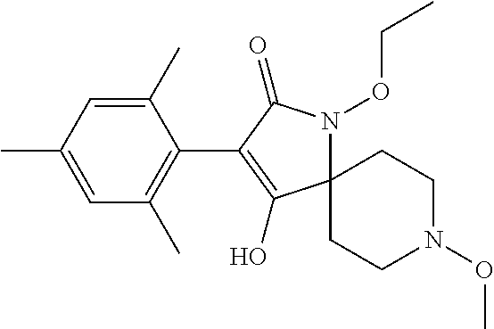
C1(C)=CC(C)=CC(C)=C1C1=C(O)C2(N(OCC)C1=O)CCN(OC)CC2
